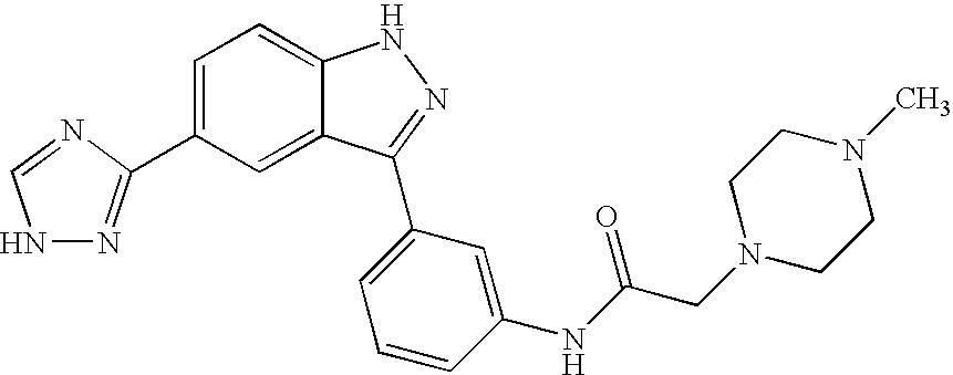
C1=C(C2=NNC=N2)C=C2C(=C1)NN=C2C1=CC=CC(NC(CN2CCN(C)CC2)=O)=C1
